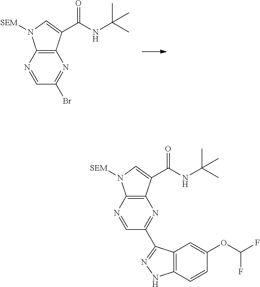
C12=C(C(C(NC(C)(C)C)=O)=CN1[SEM])N=C(Br)C=N2.C12=C(C(C(NC(C)(C)C)=O)=CN1[SEM])N=C(C1=NNC3=C1C=C(OC(F)F)C=C3)C=N2
